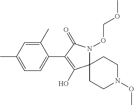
C12(N(OCOC)C(=O)C(C3=CC=C(C)C=C3C)=C1O)CCN(OC)CC2
